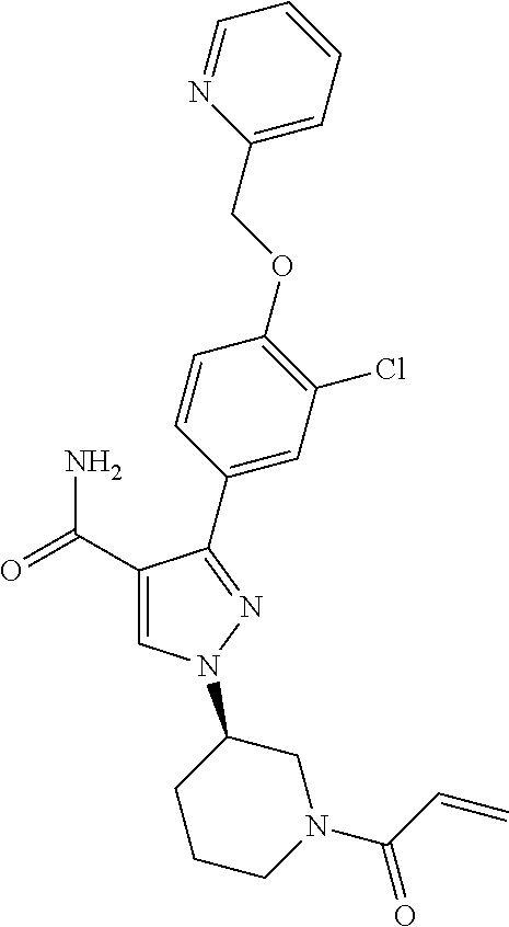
C1(C(=O)N)=CN(C2CCCN(C(C=C)=O)C2)N=C1C1=CC(Cl)=C(OCC2=CC=CC=N2)C=C1
